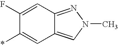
C1(F)=CC2=NN(C)C=C2C=C1*
